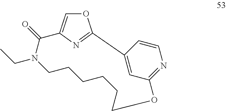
O1C=C2N=C1C1=CC(=NC=C1)OCCCCCCN(CC)C2=O
